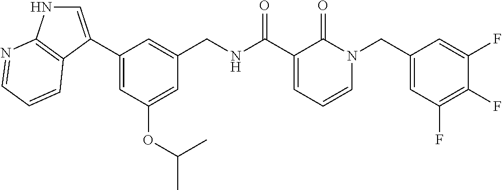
C1(C2=CNC3=C2C=CC=N3)=CC(OC(C)C)=CC(CNC(C2=CC=CN(CC3=CC(F)=C(F)C(F)=C3)C2=O)=O)=C1
